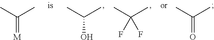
C(C)(C)O.C(C)(C)(F)F.C(C)(C)=[M].C(C)(C)=O
